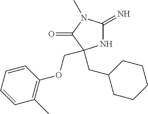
N1C(=N)N(C)C(=O)C1(CC1CCCCC1)COC1=C(C)C=CC=C1
